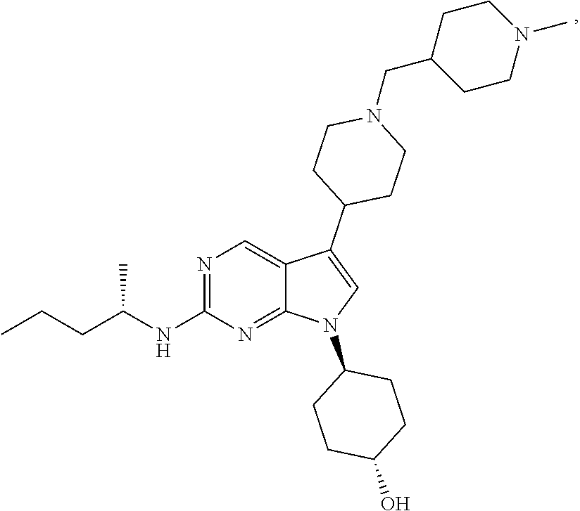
C(NC1=NC=C2C(=N1)N(C1CCC(O)CC1)C=C2C1CCN(CC2CCN(C)CC2)CC1)(CCC)C
